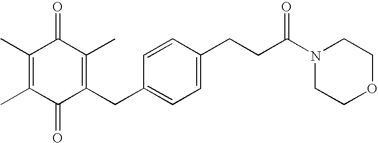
C1(=O)C(CC2=CC=C(CCC(N3CCOCC3)=O)C=C2)=C(C)C(=O)C(C)=C1C
